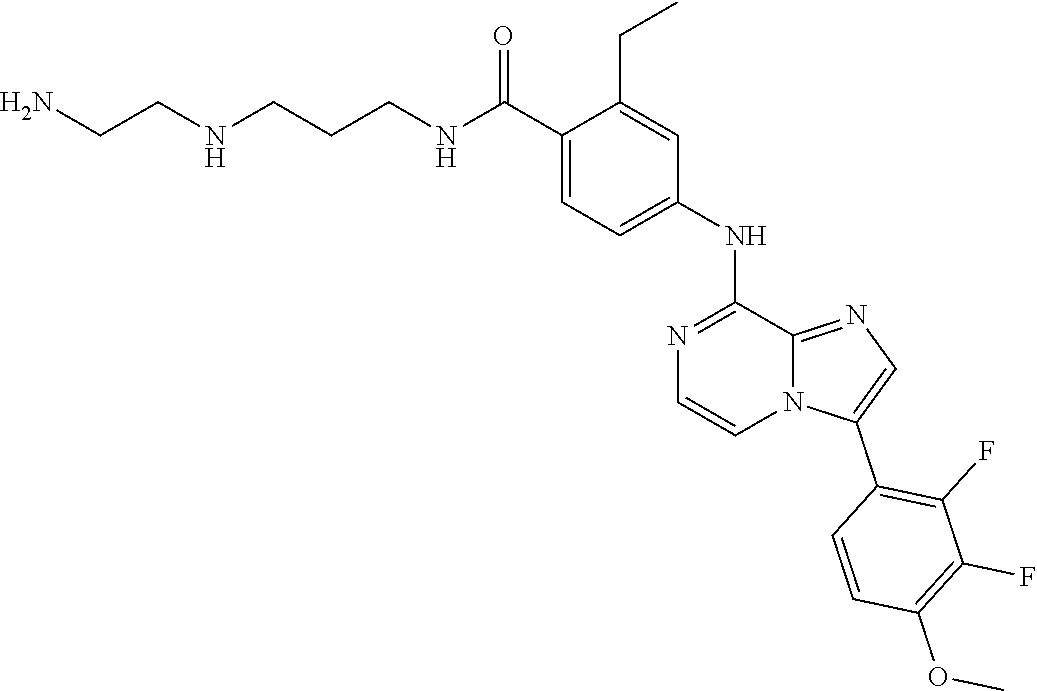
C1(C(NCCCNCCN)=O)=CC=C(NC2=NC=CN3C2=NC=C3C2=C(F)C(F)=C(OC)C=C2)C=C1CC
